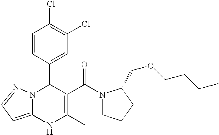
C1(C2N3C(=CC=N3)NC(C)=C2C(=O)N2CCCC2COCCCC)=CC(Cl)=C(Cl)C=C1
